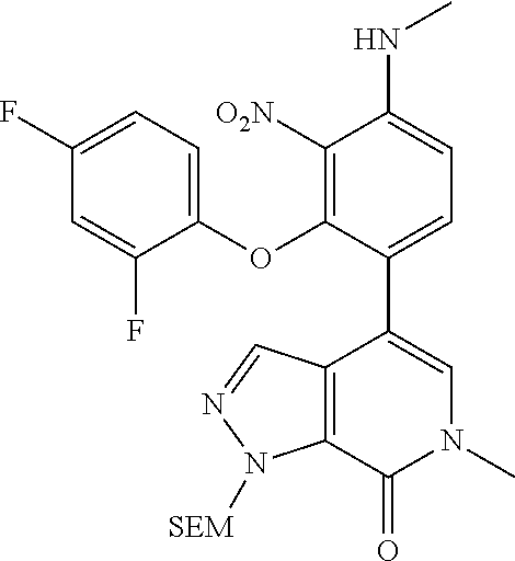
C12=C(C(=O)N(C)C=C1C1=CC=C(NC)C([O2N])=C1OC1=CC=C(F)C=C1F)N([SEM])N=C2
